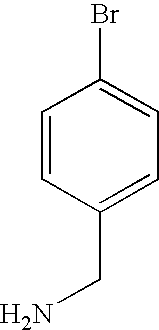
NCC1=CC=C(Br)C=C1
